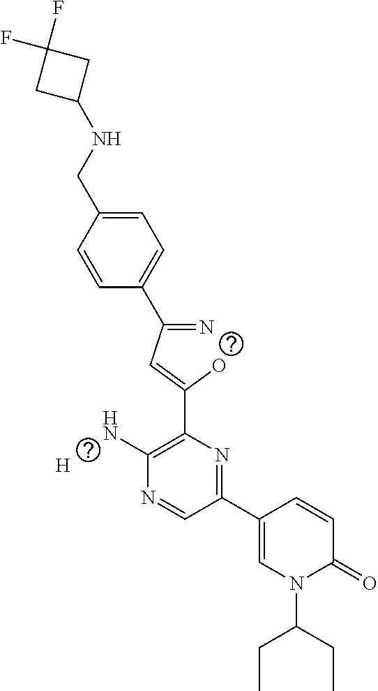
C1=CC(CNC2CC(F)(F)C2)=CC=C1C(=N)C=C(O)C1=C(N)N=CC(C2=CN(C(CC)CC)C(=O)C=C2)=N1.[H]
